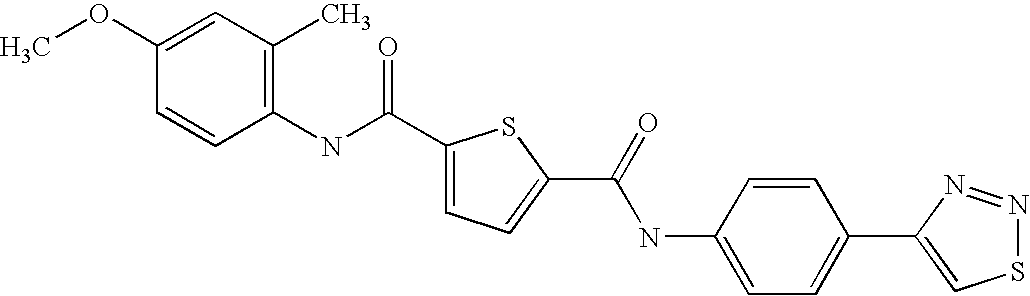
C1(C(NC2=C(C)C=C(OC)C=C2)=O)=CC=C(C(=O)NC2=CC=C(C3=CSN=N3)C=C2)S1
